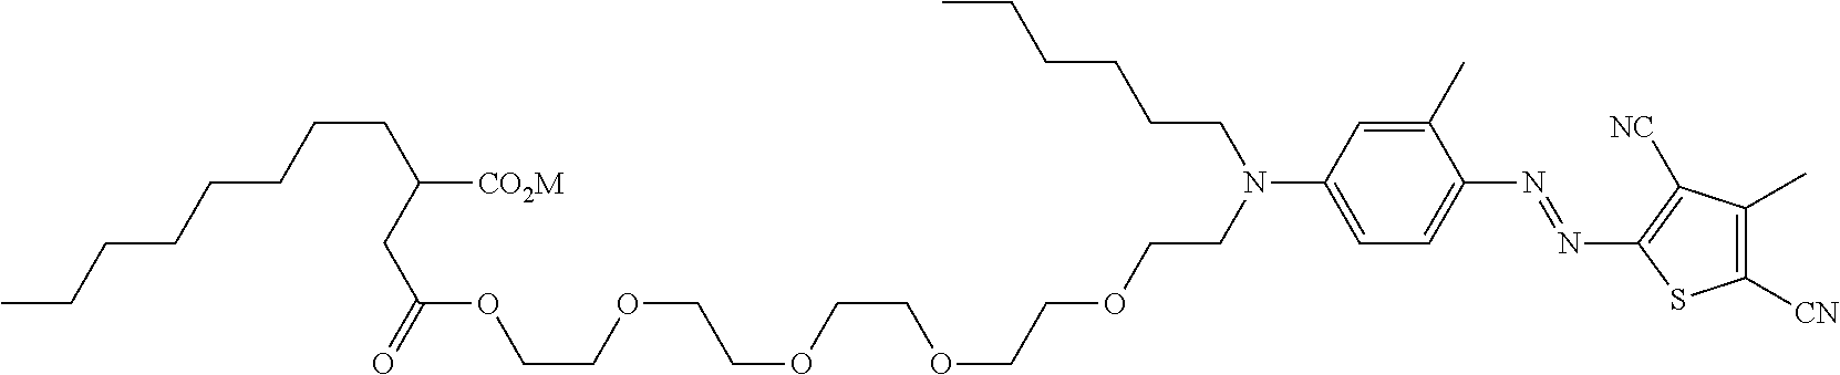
C1(C)=CC(N(CCOCCOCCOCCOCCOC(CC([CO2M])CCCCCCCC)=O)CCCCCC)=CC=C1N=NC1=C([NC])C(C)=C([CN])S1
